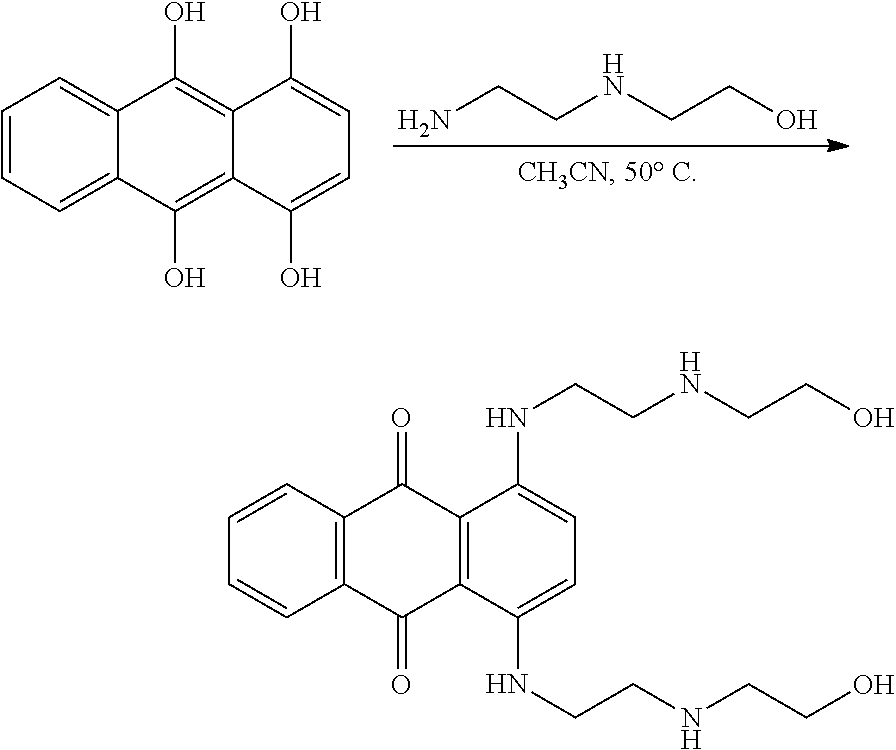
NCCNCCO.C1=CC=C2C(=C1)C(O)=C1C(=C2O)C(O)=CC=C1O.C12=C(C(=O)C3=C(C1=O)C(NCCNCCO)=CC=C3NCCNCCO)C=CC=C2
